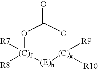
O1[(C)f]([R7])([R8])[(E)h][(C)g]([R9])([R10])OC1=O
